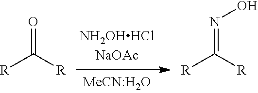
[R]C([R])=O.[R]C([R])=NO
